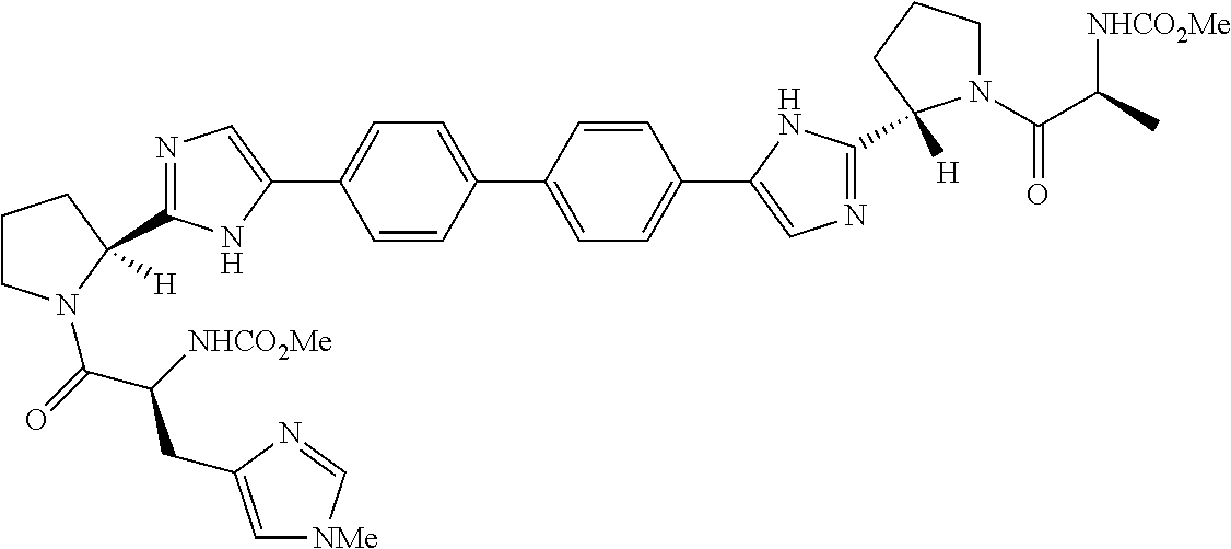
C1=CC(C2=CC=C(C3=CN=C(C4([H])N(C(C(C)[NHCO2Me])=O)CCC4)N3)C=C2)=CC=C1C1=CN=C(C2([H])CCCN2C(C(CC2=C[NMe]C=N2)[NHCO2Me])=O)N1
